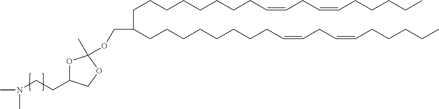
C(C(CCCCCCCCC=CCC=CCCCCC)CCCCCCCCC=CCC=CCCCCC)OC1(C)OC(CCN(C)C)CO1
